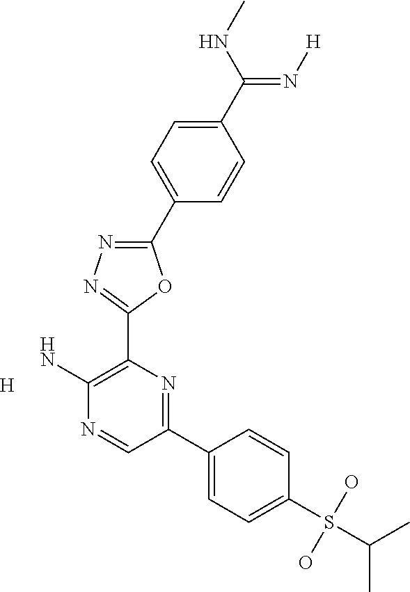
[H].NC1=C(C2=NN=C(C3=CC=C(C(=N[H])NC)C=C3)O2)N=C(C2=CC=C(S(C(C)C)(O)O)C=C2)C=N1
